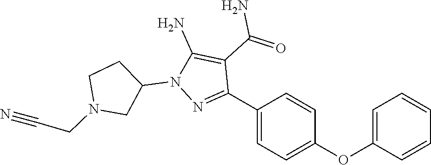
C1(C2=NN(C3CCN(CC#N)C3)C(N)=C2C(=O)N)=CC=C(OC2=CC=CC=C2)C=C1
